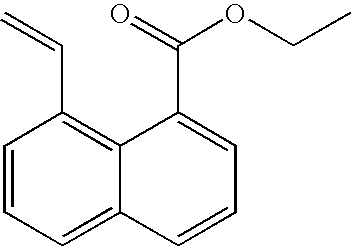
C1=CC=C2C(=C1C=C)C(C(OCC)=O)=CC=C2
